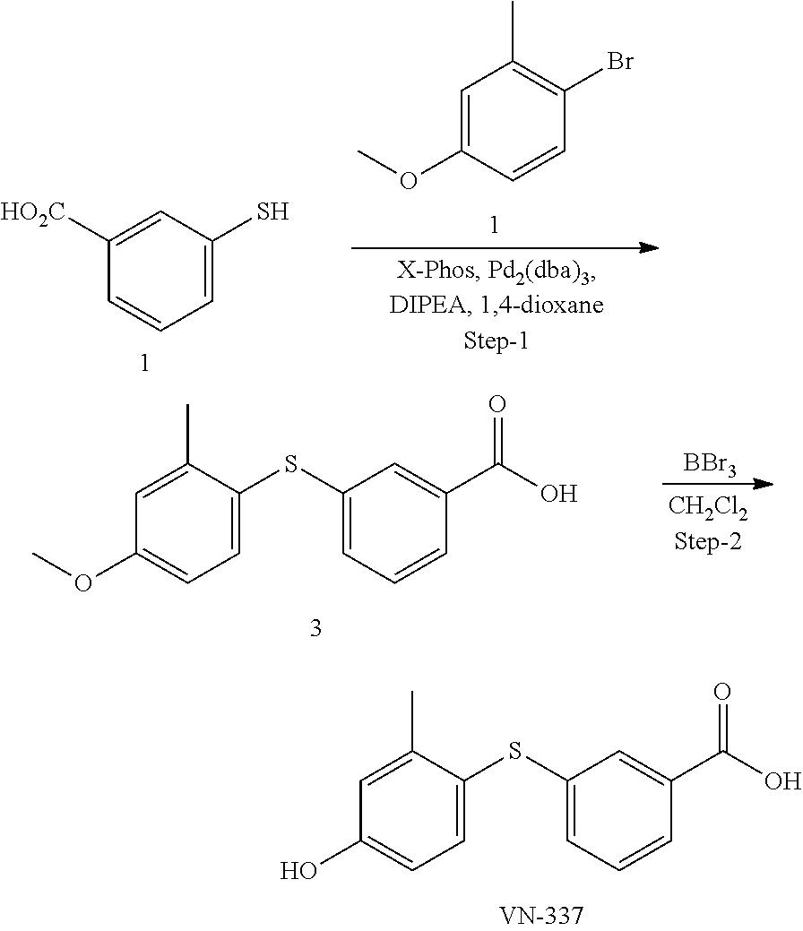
OC1=CC=C(SC2=CC=CC(C(=O)O)=C2)C(C)=C1.[BBr3].COC1=CC=C(SC2=CC=CC(C(=O)O)=C2)C(C)=C1.C1=C(OC)C=CC(Br)=C1C.C1=C([HO2C])C=CC=C1S
